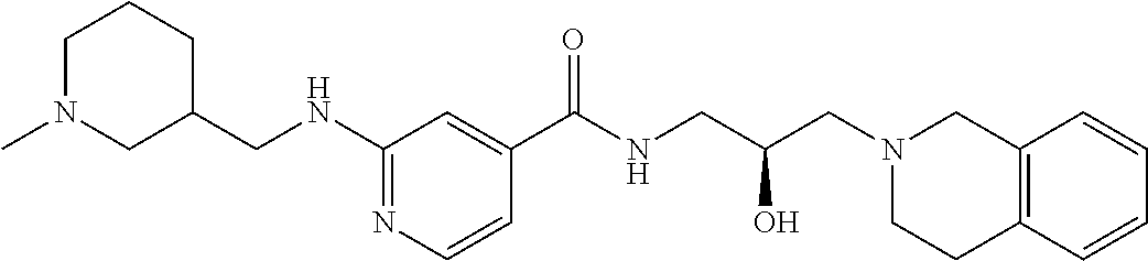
C1(C(NCC(CN2CC3=C(CC2)C=CC=C3)O)=O)=CC(NCC2CCCN(C)C2)=NC=C1
